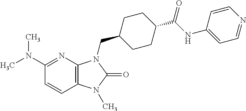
C1(N(C)C)=NC2=C(C=C1)N(C)C(=O)N2CC1CCC(C(NC2=CC=NC=C2)=O)CC1
